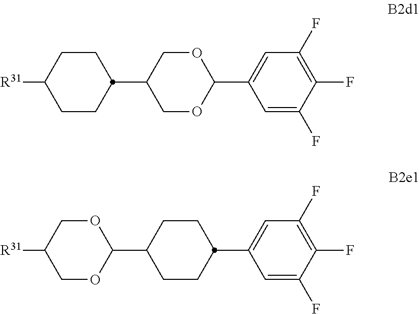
C1OC(C2=CC(F)=C(F)C(F)=C2)OCC1C1CCC([R31])CC1.C1CC(C2=CC(F)=C(F)C(F)=C2)CCC1C1OCC([R31])CO1
